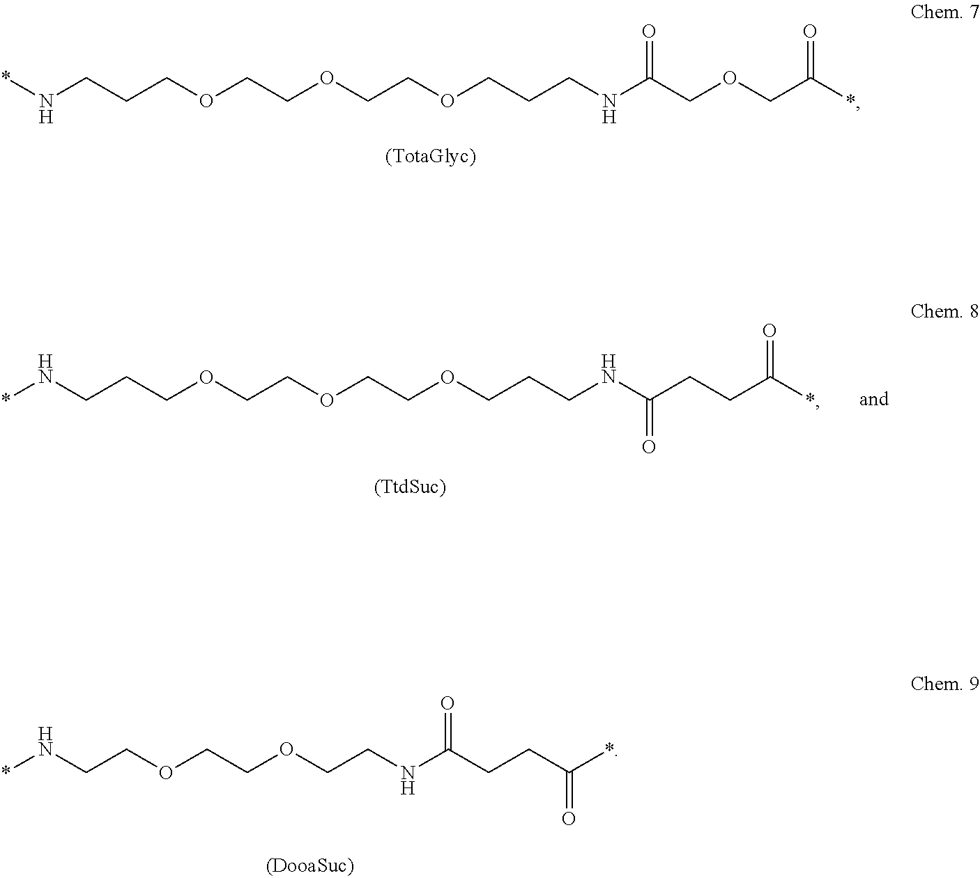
*NCCCOCCOCCOCCCNC(CCC(*)=O)=O.N(CCCOCCOCCOCCCNC(COCC(*)=O)=O)*.*NCCOCCOCCNC(CCC(*)=O)=O
